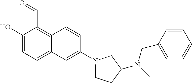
C1(O)=CC=C2C(=C1C=O)C=CC(N1CCC(N(C)CC3=CC=CC=C3)C1)=C2
